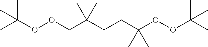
CC(OOCC(CCC(OOC(C)(C)C)(C)C)(C)C)(C)C
